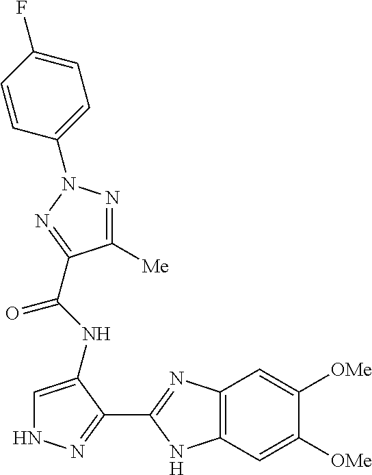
C12=C(C=C([OMe])C([OMe])=C1)NC(C1=NNC=C1NC(=O)C1=NN(C3=CC=C(F)C=C3)N=C1[Me])=N2
